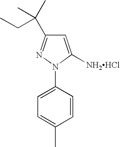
C1=C(N2C([NH2HCl])=CC(C(C)(C)CC)=N2)C=CC(C)=C1
